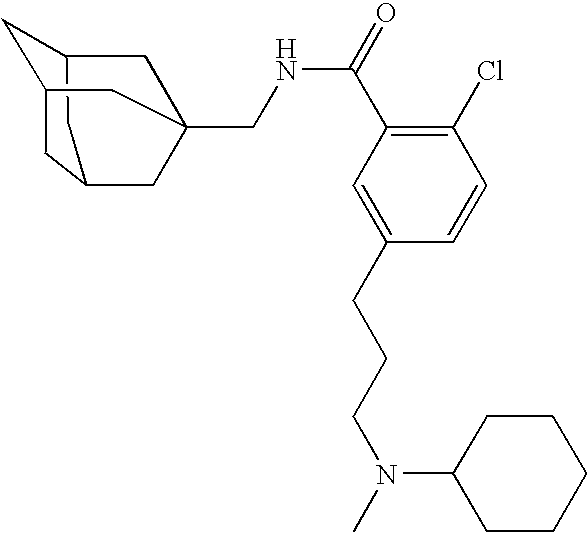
C1C2CC3CC1CC(CNC(C1=C(Cl)C=CC(CCCN(C)C4CCCCC4)=C1)=O)(C2)C3
